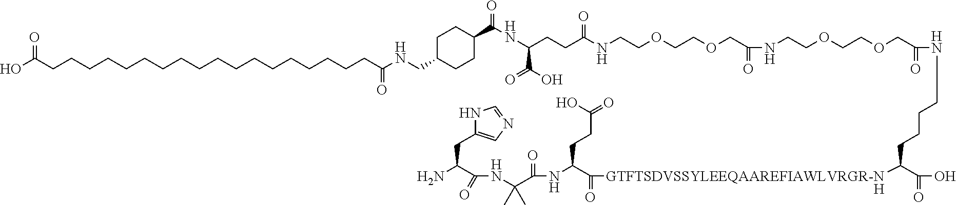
N1C(CC(N)C(=O)NC(C(=O)NC(C(=O)[GTFTSDVSSYLEEQAAREFIAWLVRGR-N]C(C(=O)O)CCCCNC(=O)COCCOCCNC(=O)COCCOCCNC(=O)CCC(C(=O)O)NC(C2CCC(CNC(=O)CCCCCCCCCCCCCCCCCCC(=O)O)CC2)=O)CCC(=O)O)(C)C)=CN=C1.[H]
